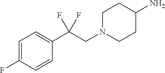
C1=C(F)C=CC(C(CN2CCC(N)CC2)(F)F)=C1
